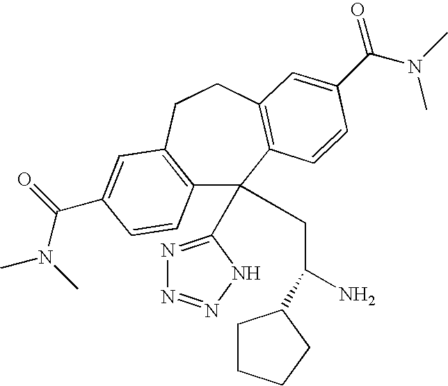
C12=C(CCC3=C(C1(C1=NN=NN1)CC(N)C1CCCC1)C=CC(C(N(C)C)=O)=C3)C=C(C(=O)N(C)C)C=C2
